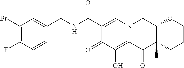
C1(Br)=C(F)C=CC(CNC(C2=CN3C(=C(O)C2=O)C(=O)C2(C)C(C3)OCCC2)=O)=C1
